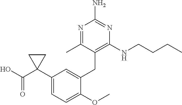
C1(C2(C(O)=O)CC2)=CC=C(OC)C(CC2=C(NCCCC)N=C(N)N=C2C)=C1
